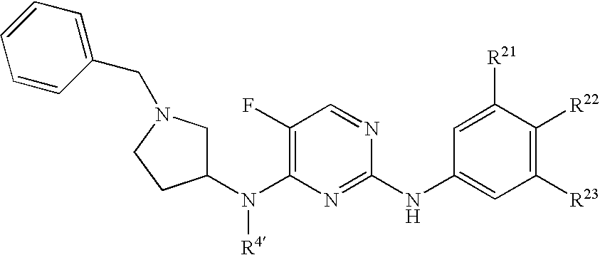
C1(F)=C(N(C2CN(CC3=CC=CC=C3)CC2)[R4])N=C(NC2=CC([R23])=C([R22])C([R21])=C2)N=C1
